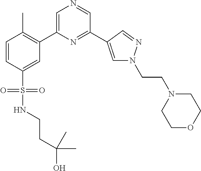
C1=CC(S(=O)(=O)NCCC(O)(C)C)=CC(C2=CN=CC(C3=CN(CCN4CCOCC4)N=C3)=N2)=C1C
